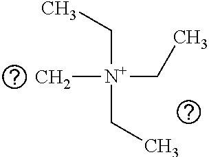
C([N+](CC)(CC)C)C
